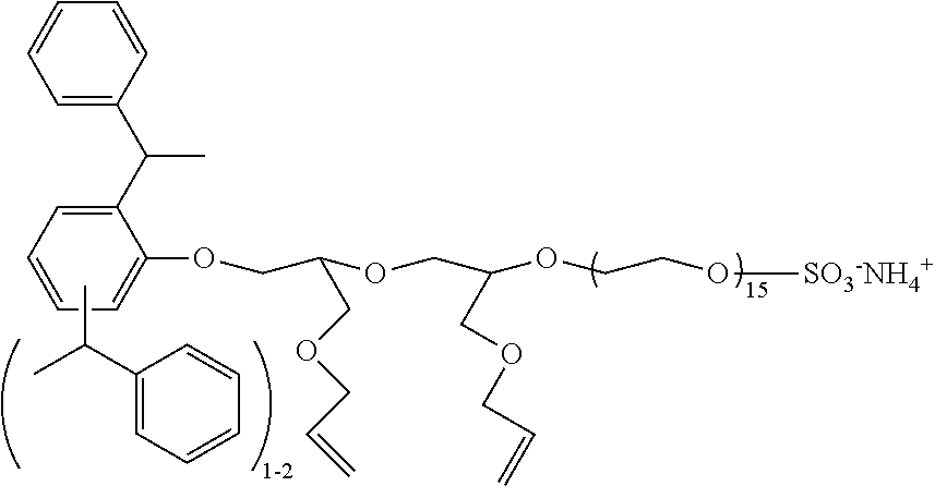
C1=CC=C(C(C2=CC=CC=C2OCC(OCC(OCCO[SO3-NH4+])COCC=C)COCC=C)C)C=C1.C1(C(C)C)=CC=CC=C1
